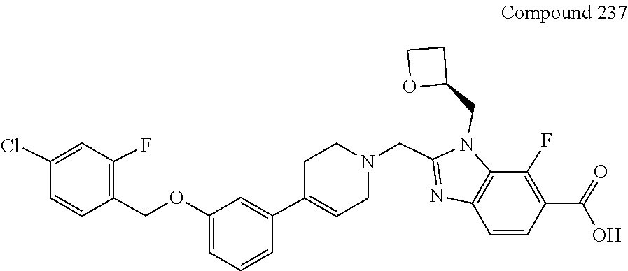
C1=CC(C(=O)O)=C(F)C2=C1N=C(CN1CCC(C3=CC(OCC4=C(F)C=C(Cl)C=C4)=CC=C3)=CC1)N2CC1OCC1
